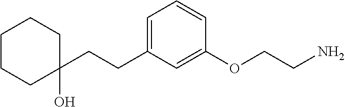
C1(CCC2=CC=CC(OCCN)=C2)(O)CCCCC1
